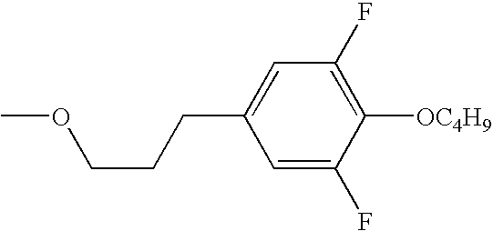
C1=C(F)C([OC4H9])=C(F)C=C1CCCOC
